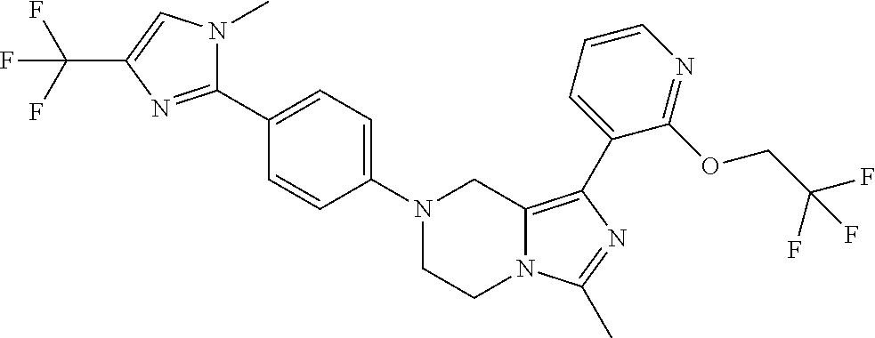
N1(C2=CC=C(C3=NC(C(F)(F)F)=CN3C)C=C2)CCN2C(=C(C3=CC=CN=C3OCC(F)(F)F)N=C2C)C1
